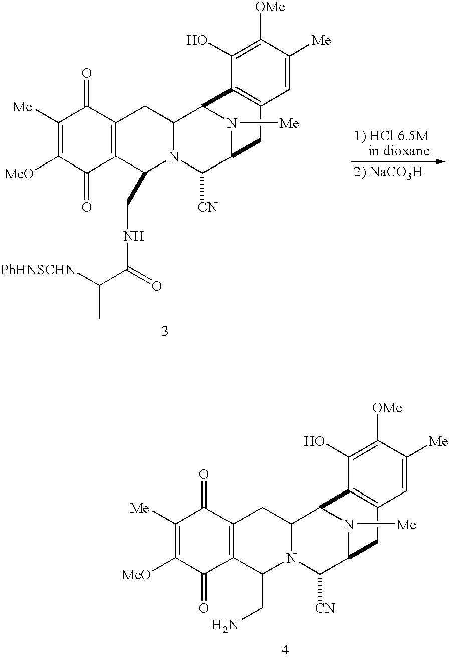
C1([Me])=C([MeO])C(=O)C2=C(C1=O)CC1N(C([CN])C3N([Me])C1C1=C(C3)C=C([Me])C([OMe])=C1O)C2CNC(C([PhHNSCHN])C)=O.C1([Me])=C([MeO])C(=O)C2=C(C1=O)CC1N(C([CN])C3N([Me])C1C1=C(C3)C=C([Me])C([OMe])=C1O)C2CN
